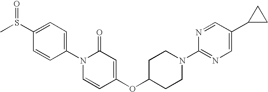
C1(S(=O)C)=CC=C(N2C=CC(OC3CCN(C4=NC=C(C5CC5)C=N4)CC3)=CC2=O)C=C1
